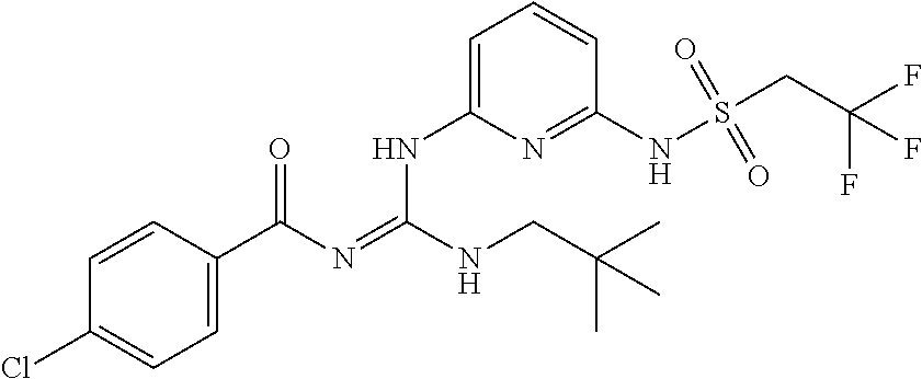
C1=CC(C(N=C(NCC(C)(C)C)NC2=CC=CC(NS(CC(F)(F)F)(=O)=O)=N2)=O)=CC=C1Cl
